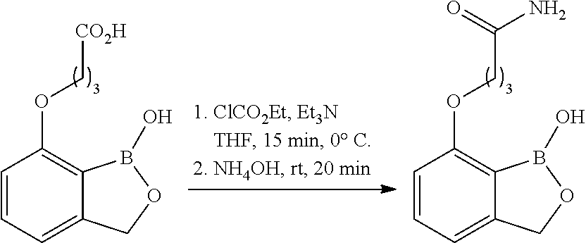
C1=CC=C2C(=C1OC[CO2H])B(O)OC2.C1=CC=C2C(=C1OCC(N)=O)B(O)OC2
